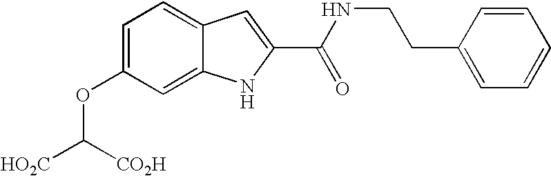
C1=C(OC([HO2C])[CO2H])C=C2C(=C1)C=C(C(NCCC1=CC=CC=C1)=O)N2
